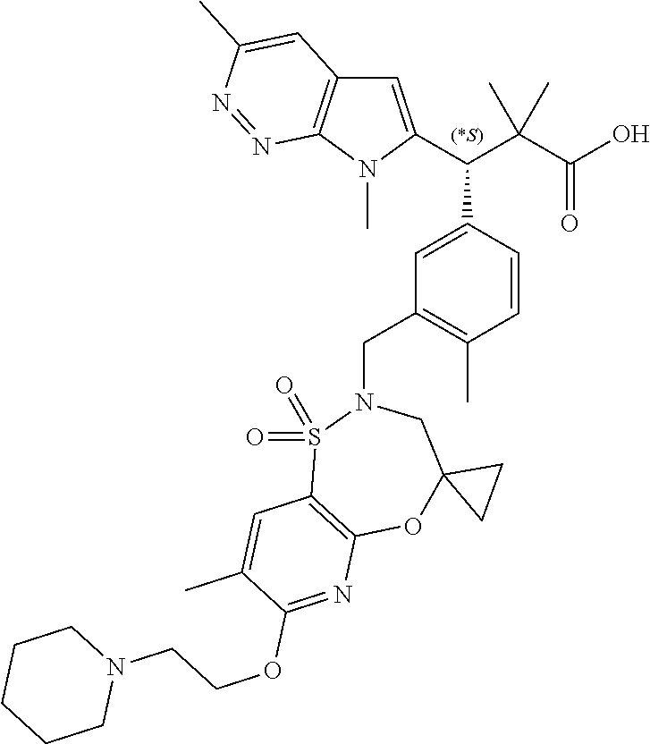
C1=C(C(C(C(O)=O)(C)C)C2=CC(CN3CC4(OC5=C(S3(=O)=O)C=C(C)C(OCCN3CCCCC3)=N5)CC4)=C(C)C=C2)N(C)C2=C1C=C(C)N=N2
